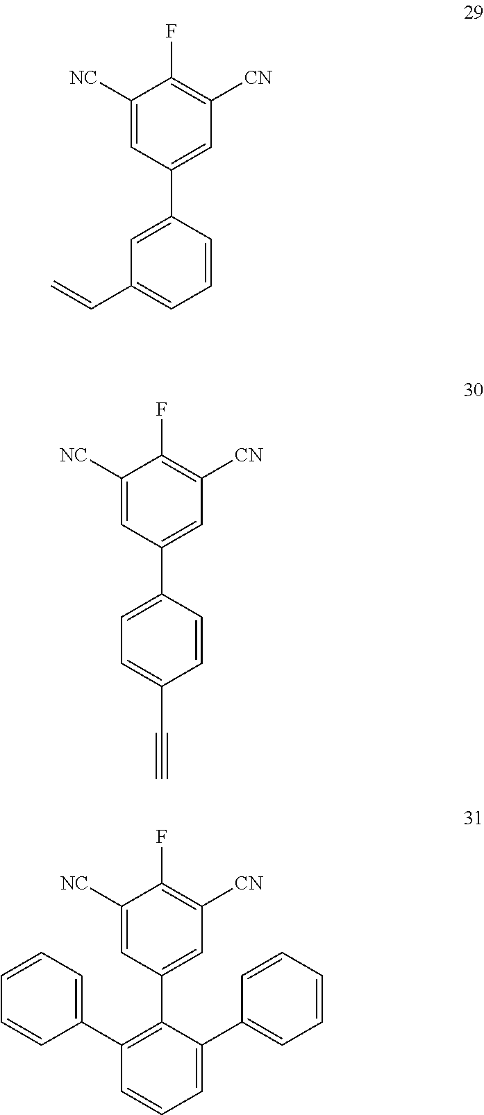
C1([NC])=CC(C2=CC(C=C)=CC=C2)=CC([CN])=C1F.C1([NC])=CC(C2=CC=C(C#C)C=C2)=CC([CN])=C1F.C1([NC])=CC(C2=C(C3=CC=CC=C3)C=CC=C2C2=CC=CC=C2)=CC([CN])=C1F
